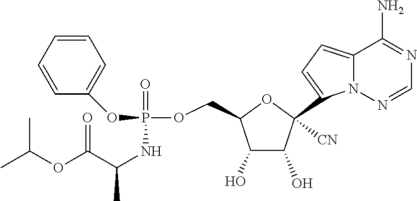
C1(O)C(O)C([CN])(C2=CC=C3N2N=CN=C3N)OC1COP(=O)(OC1=CC=CC=C1)NC(C)C(OC(C)C)=O
